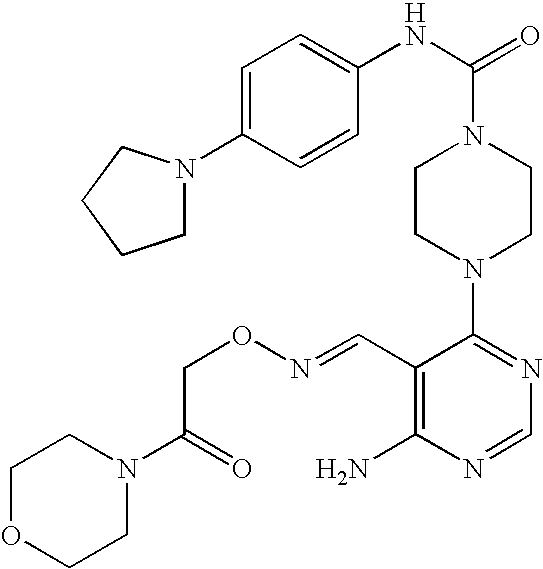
C1(N2CCN(C(=O)NC3=CC=C(N4CCCC4)C=C3)CC2)=NC=NC(N)=C1C=NOCC(=O)N1CCOCC1
